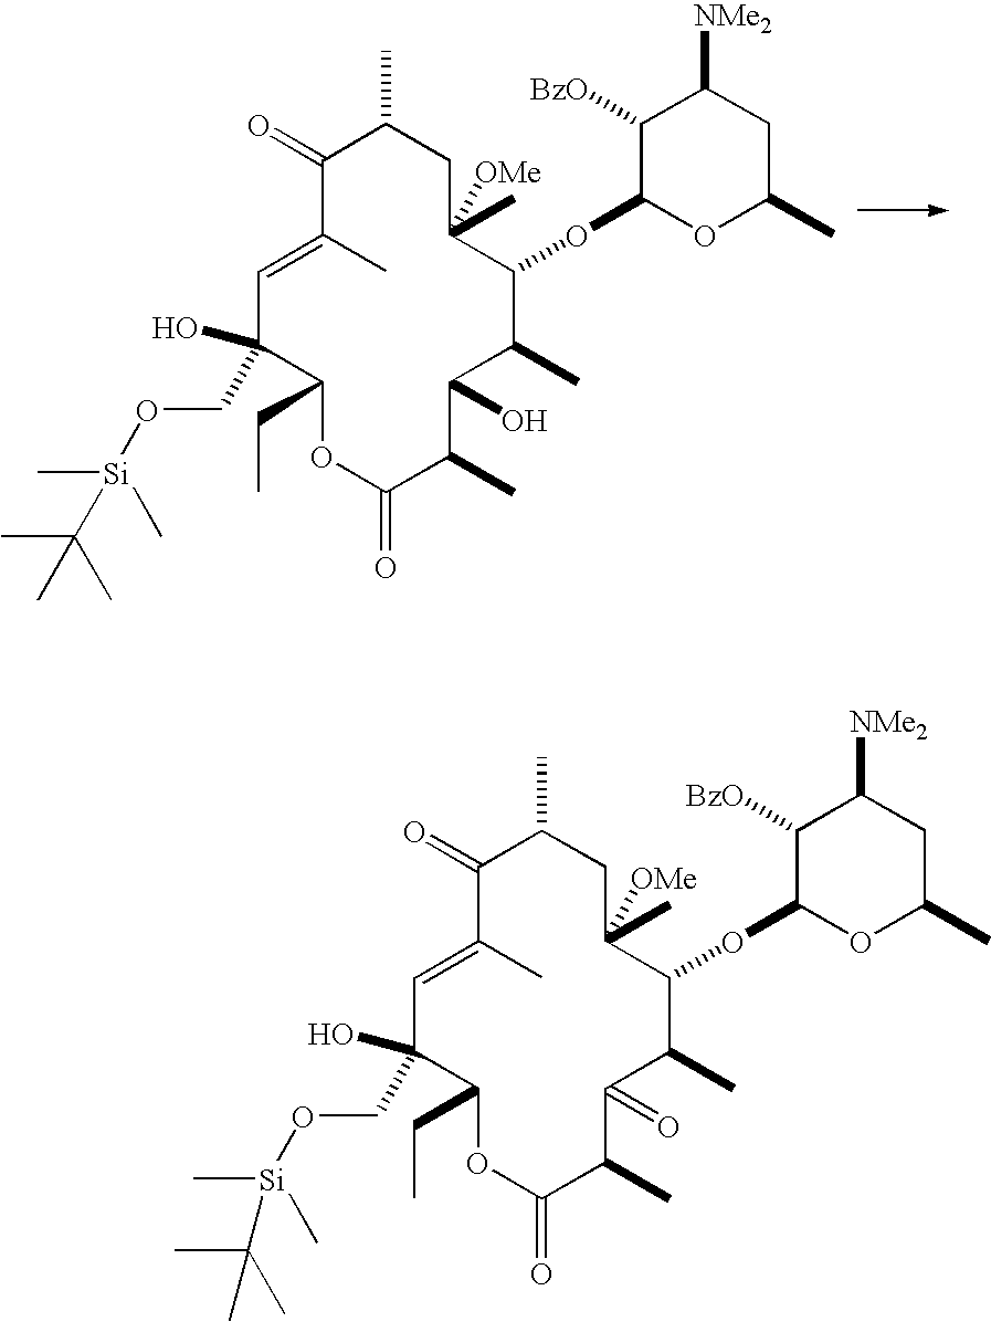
C1=C(C)C(=O)C(C)CC(C)([OMe])C(OC2OC(C)CC([NMe2])C2[BzO])C(C)C(O)C(C)C(=O)OC(CC)C1(CO[Si](C)(C)C(C)(C)C)O.C1=C(C)C(=O)C(C)CC(C)([OMe])C(OC2OC(C)CC([NMe2])C2[BzO])C(C)C(=O)C(C)C(=O)OC(CC)C1(CO[Si](C)(C)C(C)(C)C)O
